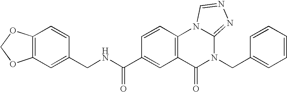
C1(CNC(C2=CC3=C(C=C2)N2C(=NN=C2)N(CC2=CC=CC=C2)C3=O)=O)=CC2=C(C=C1)OCO2
